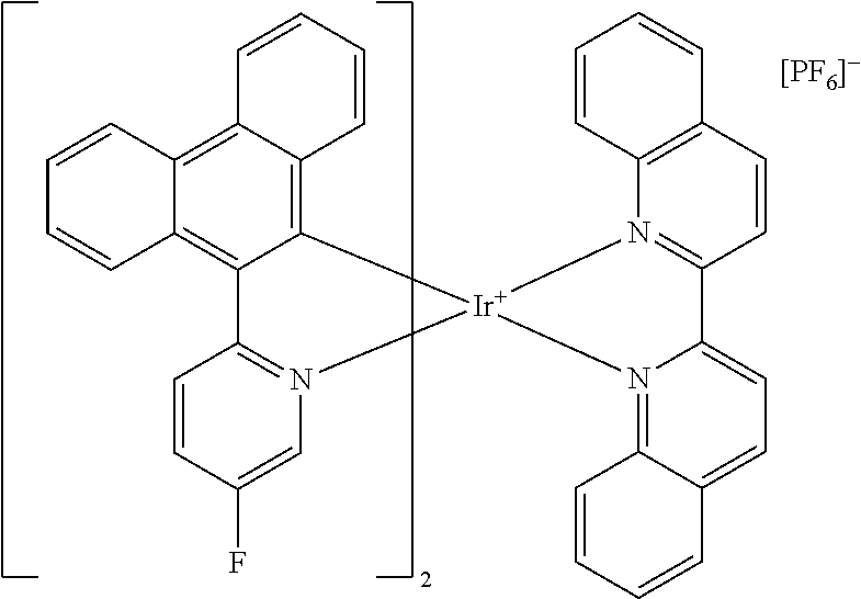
C12=C3C(=C4C(=C1C=CC=C2)C1=N(C=C(F)C=C1)[Ir]41N2=C(C=CC4=C2C=CC=C4)C2=CC=C4C(=N21)C=CC=C4)C=CC=C3
